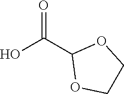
C1COC(C(O)=O)O1
